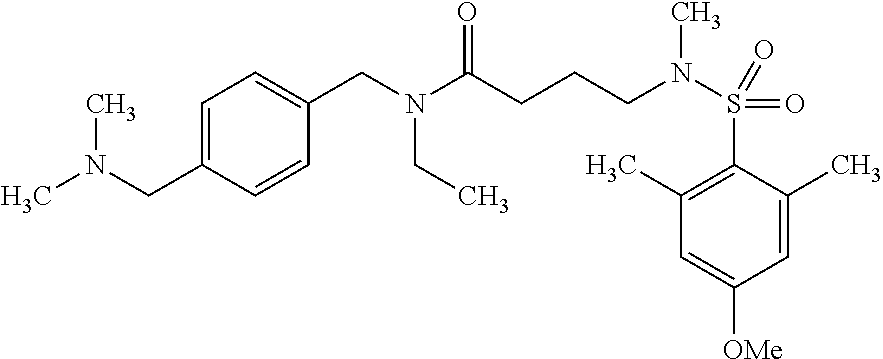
CN(CC1=CC=C(CN(CC)C(CCCN(S(C2=C(C)C=C([OMe])C=C2C)(=O)=O)C)=O)C=C1)C
